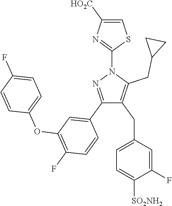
C1(C2=CC(OC3=CC=C(F)C=C3)=C(F)C=C2)=NN(C2=NC([HO2C])=CS2)C(CC2CC2)=C1CC1=CC=C([SO2NH2])C(F)=C1
